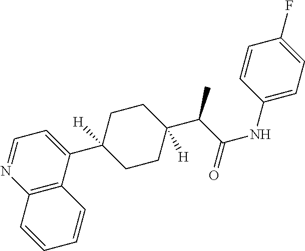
C12=C(C(C3([H])CCC(C(C(NC4=CC=C(F)C=C4)=O)C)([H])CC3)=CC=N1)C=CC=C2
